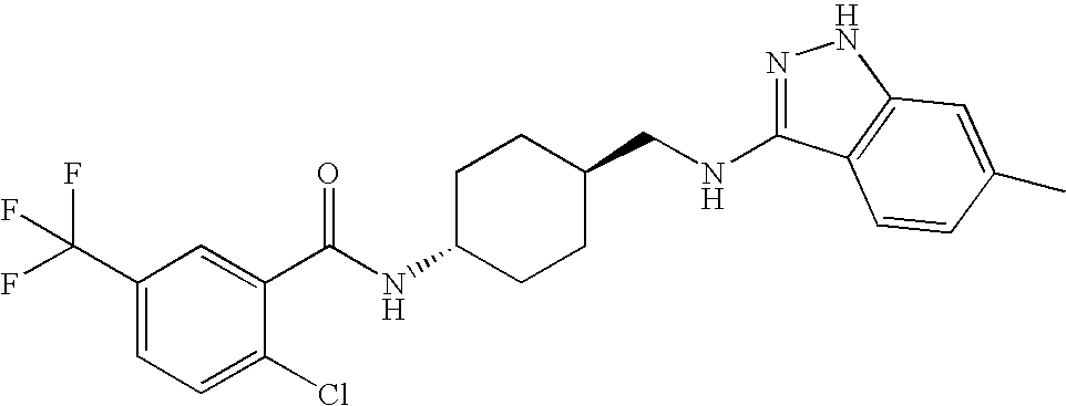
N1=C(NCC2CCC(NC(=O)C3=CC(C(F)(F)F)=CC=C3Cl)CC2)C2=C(N1)C=C(C)C=C2
